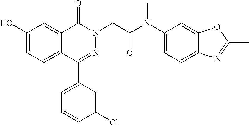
C1(O)=CC=C2C(=C1)C(=O)N(CC(N(C1=CC=C3C(=C1)OC(C)=N3)C)=O)N=C2C1=CC=CC(Cl)=C1
